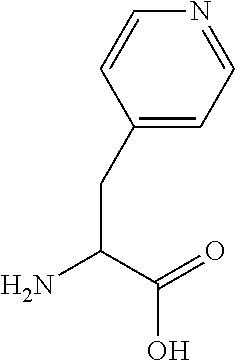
C1(CC(N)C(=O)O)=CC=NC=C1
